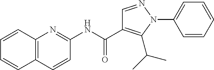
C1(NC(=O)C2=C(C(C)C)N(C3=CC=CC=C3)N=C2)=NC2=C(C=C1)C=CC=C2
